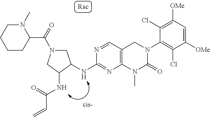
N(C(=O)C=C)C1C(NC2=NC3=C(C=N2)CN(C2=C(Cl)C([OMe])=CC([OMe])=C2Cl)C(=O)N3C)CN(C(=O)C2CCCCN2C)C1
